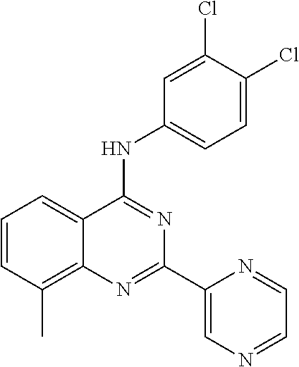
C1=CC(C)=C2C(=C1)C(NC1=CC=C(Cl)C(Cl)=C1)=NC(C1=CN=CC=N1)=N2
